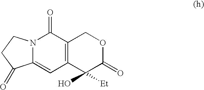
C12=C(C=C3N(C1=O)CCC3=O)C([Et])(O)C(=O)OC2
